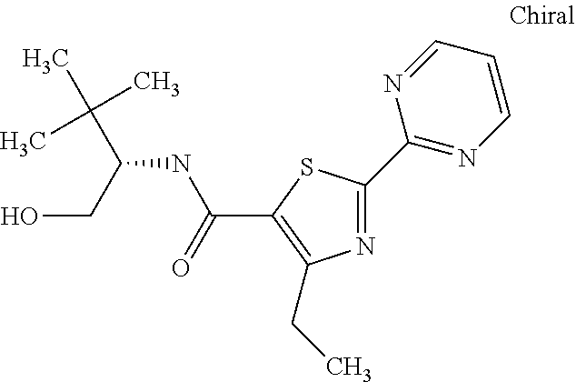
N1=C(C2=NC=CC=N2)SC(C(NC(CO)C(C)(C)C)=O)=C1CC
